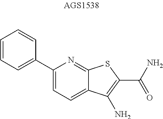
C1(C2=CC=CC=C2)=CC=C2C(=N1)SC(C(N)=O)=C2N
